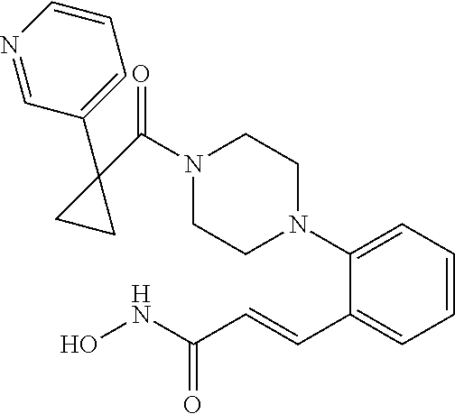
N1(C(=O)C2(C3=CC=CN=C3)CC2)CCN(C2=CC=CC=C2C=CC(NO)=O)CC1
